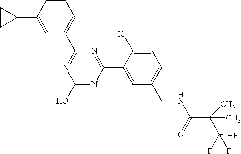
C1(C2=NC(O)=NC(C3=CC(CNC(C(C(F)(F)F)(C)C)=O)=CC=C3Cl)=N2)=CC=CC(C2CC2)=C1
